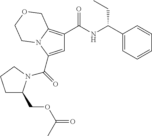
C1=C(C(=O)N2C(COC(=O)C)CCC2)N2C(=C1C(NC(C1=CC=CC=C1)CC)=O)COCC2
